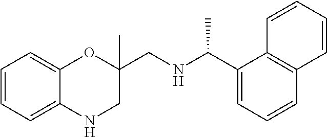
N1CC(CNC(C2=CC=CC3=C2C=CC=C3)C)(C)OC2=CC=CC=C12
